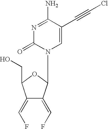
OCC1C(=CF)C(=CF)C(N2C=C(C#CCl)C(N)=NC2=O)O1
